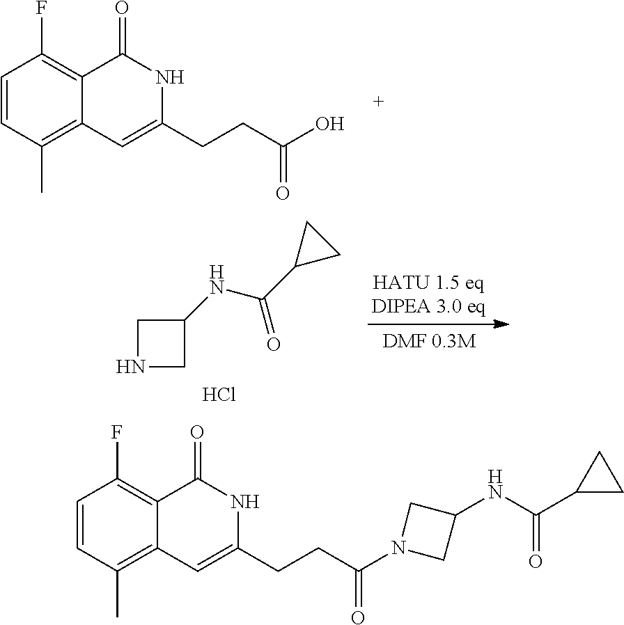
C1=CC(C)=C2C(=C1F)C(=O)NC(CCC(O)=O)=C2.C1NCC1NC(C1CC1)=O.Cl.C1=CC(C)=C2C(=C1F)C(=O)NC(CCC(N1CC(NC(C3CC3)=O)C1)=O)=C2
